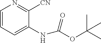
C1=CC=C(NC(OC(C)(C)C)=O)C([CN])=N1
